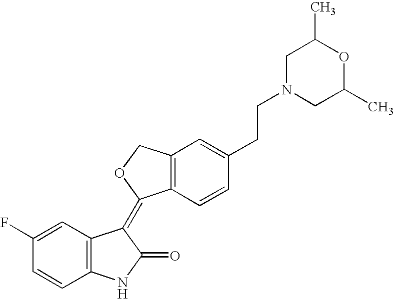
C1=C(F)C=CC2=C1C(=C1C3=C(CO1)C=C(CCN1CC(C)OC(C)C1)C=C3)C(=O)N2
